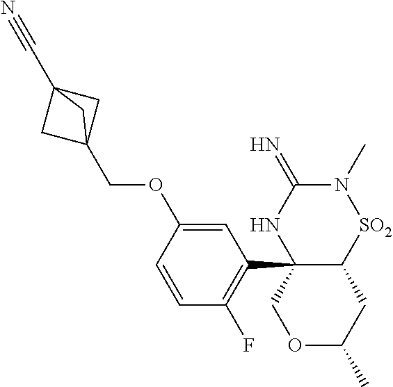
C(C12CC(C#N)(C1)C2)OC1=CC(C23C([SO2]N(C)C(=N)N2)CC(C)OC3)=C(F)C=C1
